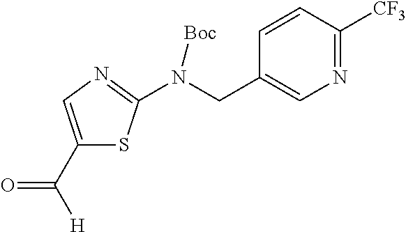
C1(C([H])=O)=CN=C(N(CC2=CN=C([CF3])C=C2)[Boc])S1
